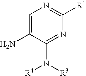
C1=C(N)C(N([R3])[R4])=NC([R1])=N1
